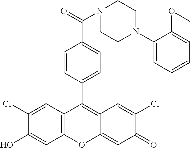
C12=C(C=C(Cl)C(O)=C1)C(C1=CC=C(C(=O)N3CCN(C4=CC=CC=C4OC)CC3)C=C1)=C1C(=CC(=O)C(Cl)=C1)O2
